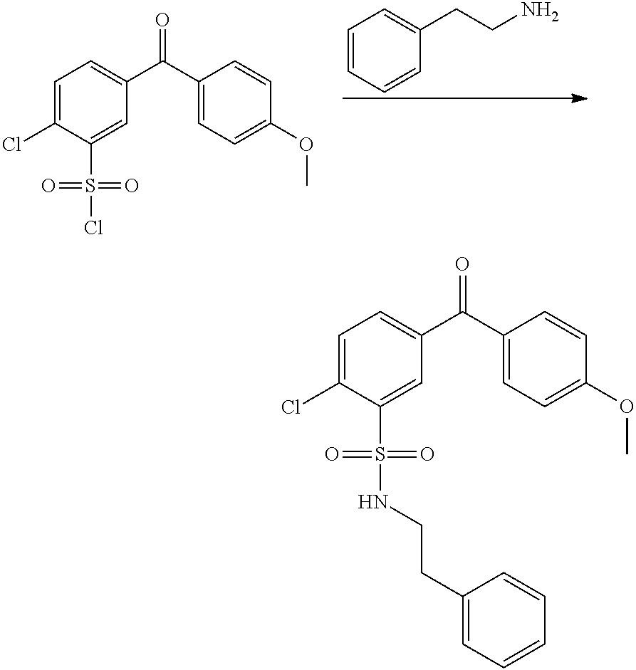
C1=CC=CC(CCN)=C1.C1=C(Cl)C(S(Cl)(=O)=O)=CC(C(C2=CC=C(OC)C=C2)=O)=C1.C1=C(Cl)C(S(NCCC2=CC=CC=C2)(=O)=O)=CC(C(C2=CC=C(OC)C=C2)=O)=C1
